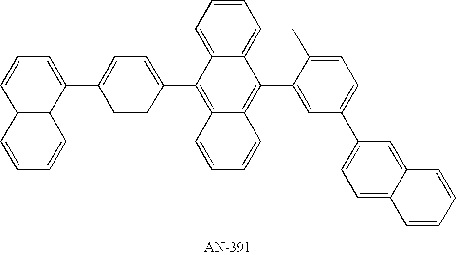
C12=C(C(C3=CC=C(C4=C5C(=C(C6=CC(C7=CC=C8C(=C7)C=CC=C8)=CC=C6C)C6=CC=CC=C46)C=CC=C5)C=C3)=CC=C1)C=CC=C2
